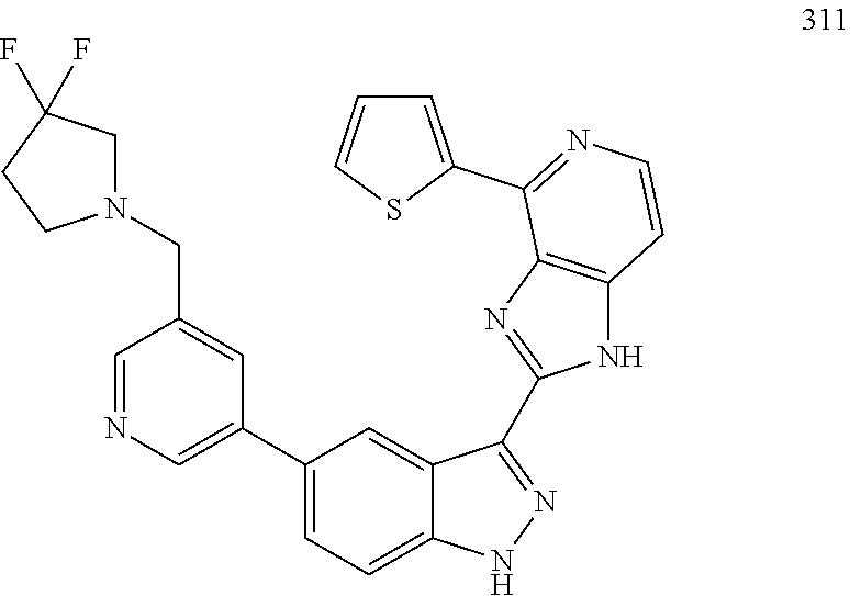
C1=NC=C(C2=CC=C3C(=C2)C(C2=NC4=C(N2)C=CN=C4C2=CC=CS2)=NN3)C=C1CN1CC(F)(F)CC1
